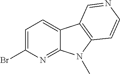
C12=NC(Br)=CC=C1C1=C(N2C)C=CN=C1
